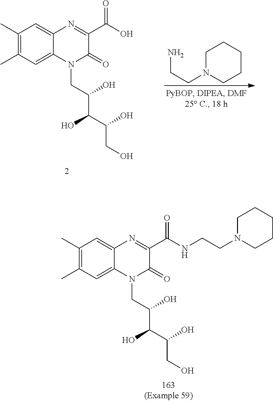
C(CO)(C(O)C(CN1C(=O)C(C(O)=O)=NC2=CC(C)=C(C)C=C12)O)O.NCCN1CCCCC1.C(CO)(C(O)C(CN1C(=O)C(C(=O)NCCN2CCCCC2)=NC2=CC(C)=C(C)C=C12)O)O
